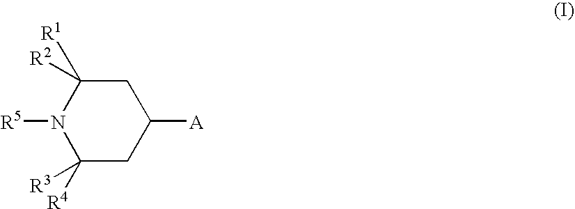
C1([R4])([R3])CC([A])CC([R1])([R2])N1[R5]
